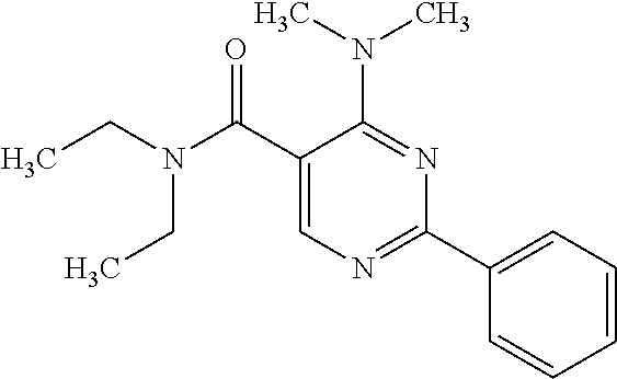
C1(C(N(CC)CC)=O)=CN=C(C2=CC=CC=C2)N=C1N(C)C
